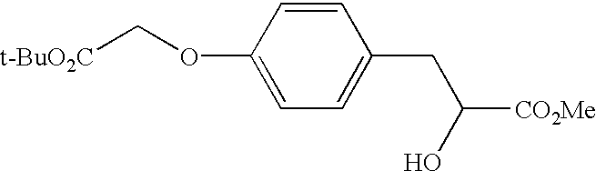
[t-BuO2C]COC1=CC=C(CC([CO2Me])O)C=C1
